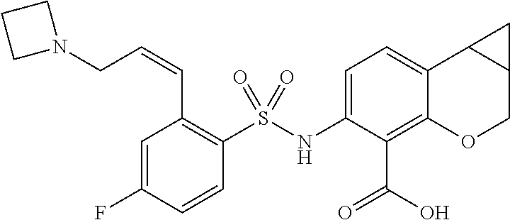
C1(NS(C2=C(C=CCN3CCC3)C=C(F)C=C2)(=O)=O)=CC=C2C(=C1C(=O)O)OCC1C2C1
